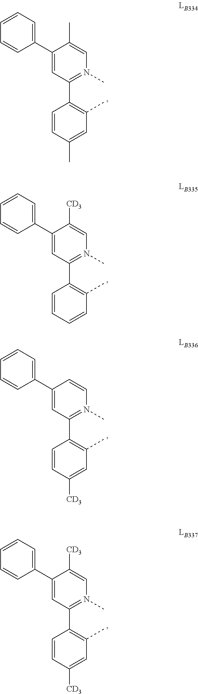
C1(C2=C(C)C=C(C)C=C2)=N(C)C=C(C)C(C2=CC=CC=C2)=C1.C1(C2=C(C)C=CC=C2)=N(C)C=C([CD3])C(C2=CC=CC=C2)=C1.C1(C2=C(C)C=C([CD3])C=C2)=N(C)C=CC(C2=CC=CC=C2)=C1.C1(C2=C(C)C=C([CD3])C=C2)=N(C)C=C([CD3])C(C2=CC=CC=C2)=C1
